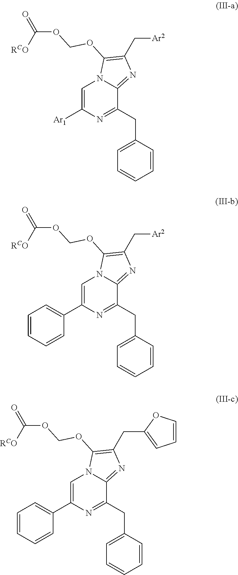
C1=C(CC2=NC([Ar1])=CN3C2=NC(C[Ar2])=C3OCOC(=O)[RCO])C=CC=C1.C1=C(CC2=NC(C3=CC=CC=C3)=CN3C2=NC(C[Ar2])=C3OCOC(=O)[RCO])C=CC=C1.C1=C(CC2=NC(C3=CC=CC=C3)=CN3C2=NC(CC2=CC=CO2)=C3OCOC(=O)[RCO])C=CC=C1
